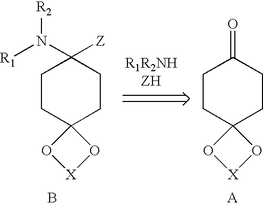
C1CC2(CCC1(N([R1])[R2])[Z])O[X]O2.B.C1CC2(CCC1=O)O[X]O2.[A]
